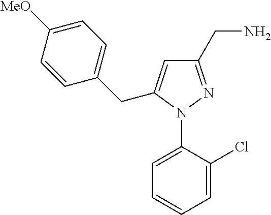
C1=C(N2N=C(CN)C=C2CC2=CC=C([MeO])C=C2)C(Cl)=CC=C1
